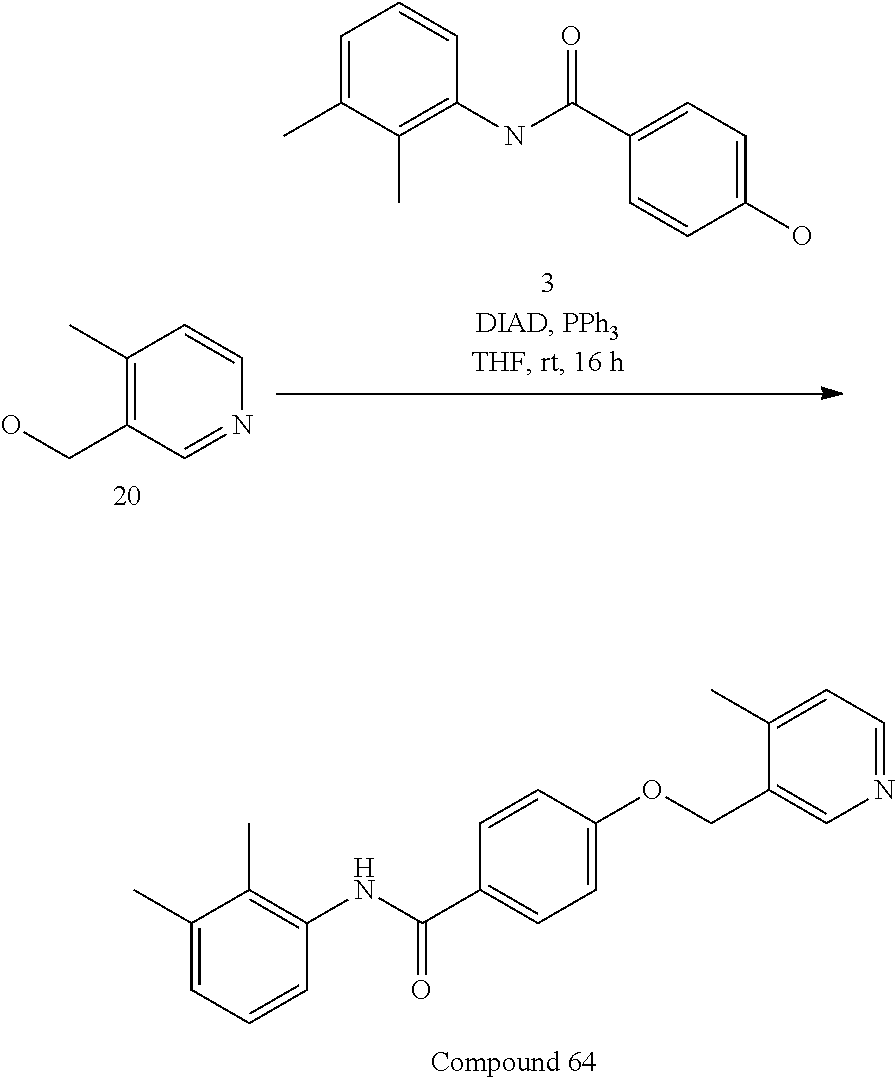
C1=C(C)C(C)=C(NC(C2=CC=C(OCC3=CN=CC=C3C)C=C2)=O)C=C1.C1=C(C)C(C)=C(NC(C2=CC=C(O)C=C2)=O)C=C1.N1=CC(CO)=C(C)C=C1
